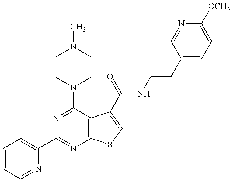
C1=CC=NC(C2=NC3=C(C(N4CCN(C)CC4)=N2)C(C(NCCC2=CC=C([OCH3])N=C2)=O)=CS3)=C1
